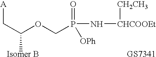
C(C(OCP(=O)(N[CHCOOEt][CH2CH3])[OPh])[Isomer B])[A].[GS7341]
